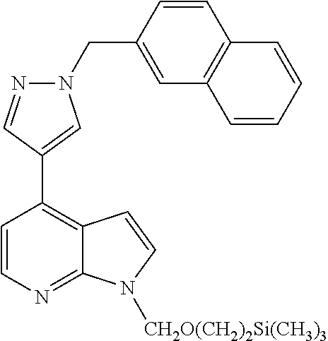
C1=CN=C2C(=C1C1=CN(CC3=CC4=C(C=C3)C=CC=C4)N=C1)C=CN2[CH2O(CH2)2Si(CH3)3]
